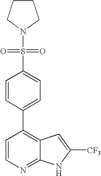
C1=CN=C2C(=C1C1=CC=C(S(=O)(N3CCCC3)=O)C=C1)C=C([CF3])N2
